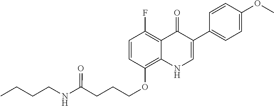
C1=CC(OCCCC(NCCCC)=O)=C2C(=C1F)C(=O)C(C1=CC=C(OC)C=C1)=CN2
